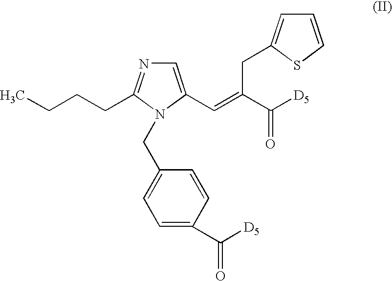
C1=C(C=C(C([D5])=O)CC2=CC=CS2)N(CC2=CC=C(C([D5])=O)C=C2)C(CCCC)=N1
